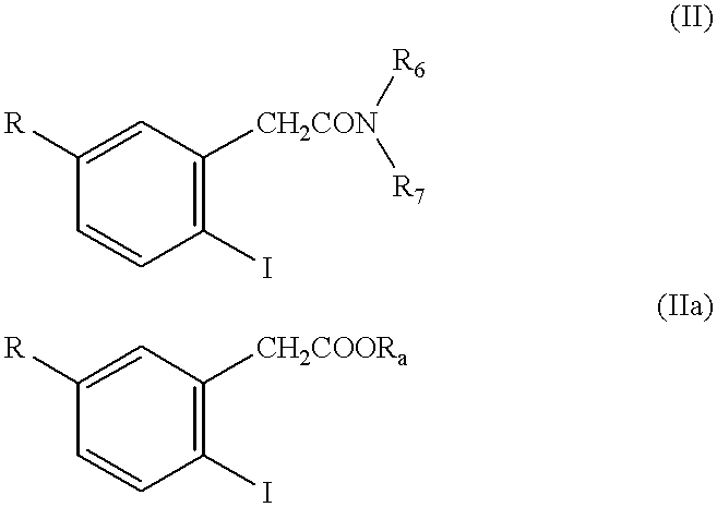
C1=CC(I)=C([CH2CON]([R6])[R7])C=C1[R].C1=CC(I)=C([CH2COORa])C=C1[R]
